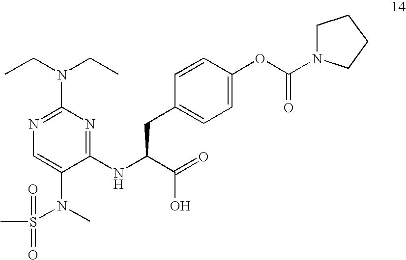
N1=C(N(CC)CC)N=C(NC(C(=O)O)CC2=CC=C(OC(=O)N3CCCC3)C=C2)C(N(S(C)(=O)=O)C)=C1
